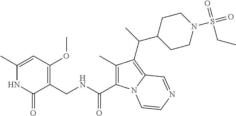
C1(C)=CC(OC)=C(CNC(C2=C(C)C(C(C)C3CCN(S(=O)(CC)=O)CC3)=C3N2C=CN=C3)=O)C(=O)N1
